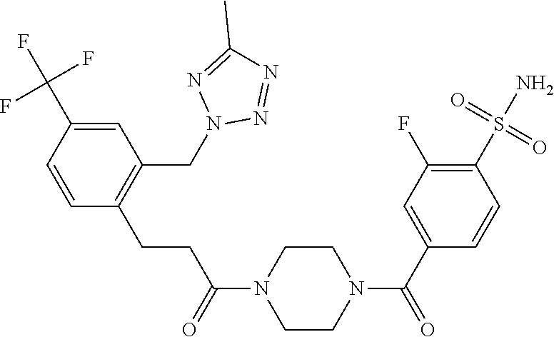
C1=C(C(F)(F)F)C=CC(CCC(N2CCN(C(C3=CC(F)=C(S(N)(=O)=O)C=C3)=O)CC2)=O)=C1CN1N=NC(C)=N1
